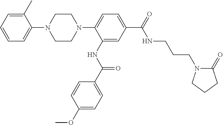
C1=C(C)C(N2CCN(C3=CC=C(C(NCCCN4C(=O)CCC4)=O)C=C3NC(=O)C3=CC=C(OC)C=C3)CC2)=CC=C1
